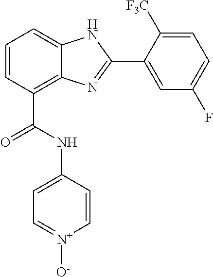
C1=CC(C(=O)NC2=CC=[N+]([O-])C=C2)=C2C(=C1)NC(C1=CC(F)=CC=C1[F3C])=N2
